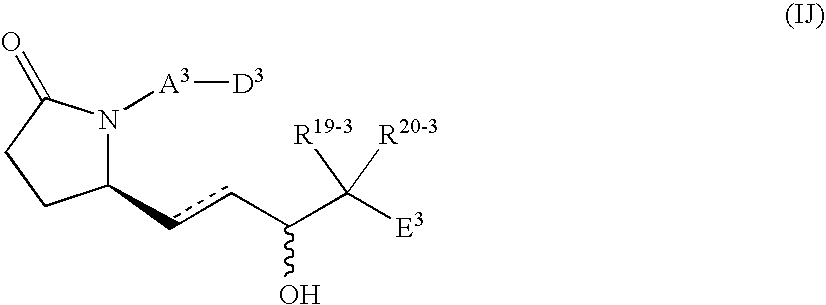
C1(ccC(C([E3])([R19-3])[R20-3])O)N([A3][D3])C(=O)CC1
